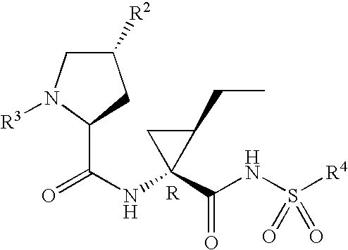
O=C(NC1(C(NS([R4])(=O)=O)=O)C(CC)C1)C1CC([R2])CN1[R3]
